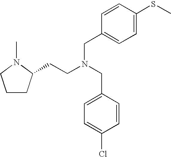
C1CC(CCN(CC2=CC=C(Cl)C=C2)CC2=CC=C(SC)C=C2)N(C)C1
